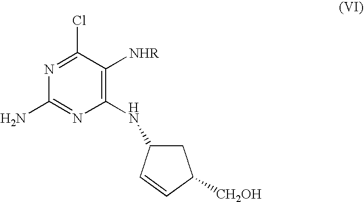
N1=C(Cl)C([NHR])=C(NC2CC([CH2OH])C=C2)N=C1N
